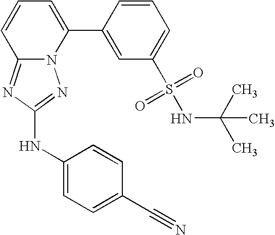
N12C(=NC(NC3=CC=C(C#N)C=C3)=N1)C=CC=C2C1=CC(S(=O)(=O)NC(C)(C)C)=CC=C1
